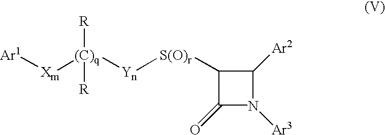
C1([S(O)r][Yn][(C)q]([R])([R])[Xm][Ar1])C(=O)N([Ar3])C1[Ar2]
